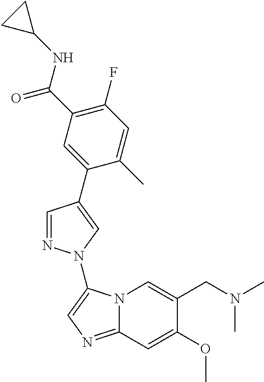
N12C(=NC=C1N1N=CC(C3=CC(C(NC4CC4)=O)=C(F)C=C3C)=C1)C=C(OC)C(CN(C)C)=C2
